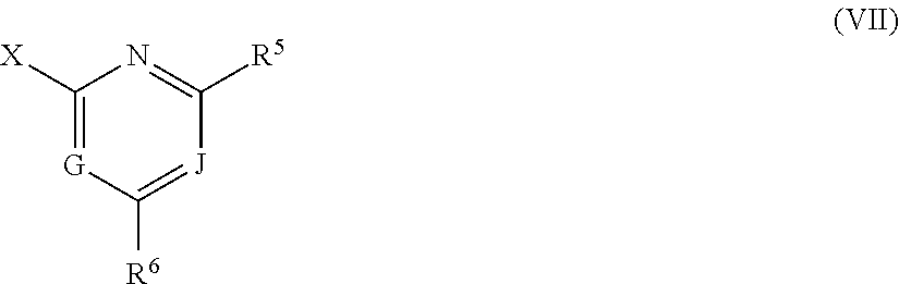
C1([X])=[G]C([R6])=[J]C([R5])=N1
